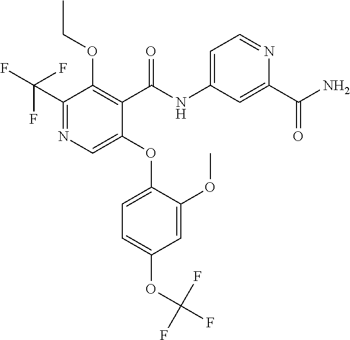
C1(C(F)(F)F)=NC=C(OC2=CC=C(OC(F)(F)F)C=C2OC)C(C(NC2=CC=NC(C(N)=O)=C2)=O)=C1OCC
